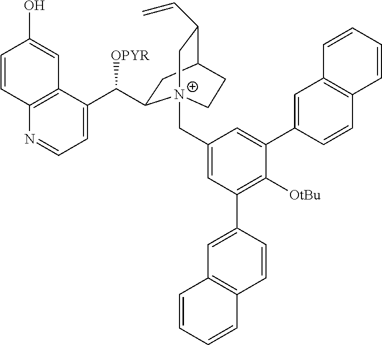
C1=C(C([OPYR])C2CC3C(C=C)C[N+]2(CC2=CC(C4=CC5=C(C=C4)C=CC=C5)=C([OtBu])C(C4=CC5=C(C=C4)C=CC=C5)=C2)CC3)C2=C(N=C1)C=CC(O)=C2
